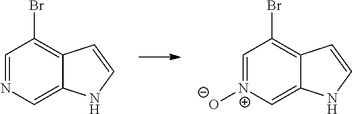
C1=NC=C2C(=C1Br)C=CN2.C1=[N+]([O-])C=C2C(=C1Br)C=CN2
